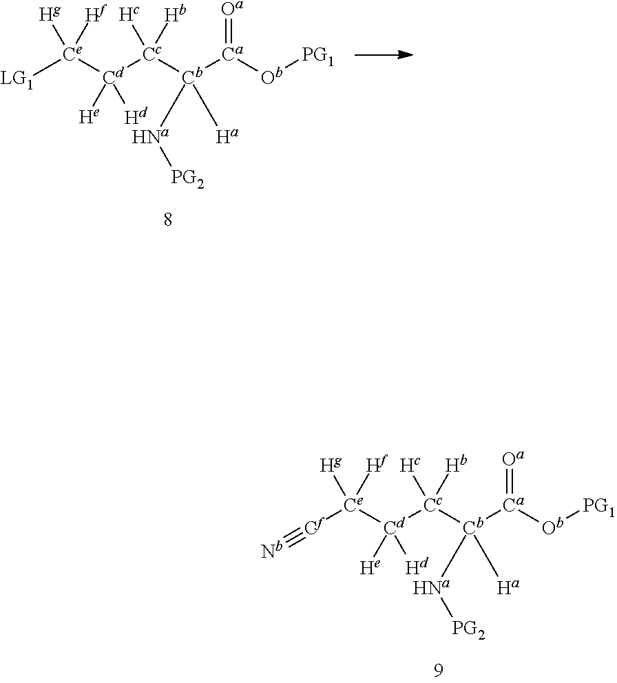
[LG1][Ce]([Cd]([Cc]([Hc])([Hb])[Cb]([Ca]([Ob][PG1])=[Oa])([Ha])[Na][PG2])([He])[Hd])([Hg])[Hf].[Nb]#[Cf][Ce]([Cd]([Cc]([Hc])([Hb])[Cb]([Ca]([Ob][PG1])=[Oa])([Ha])[Na][PG2])([He])[Hd])([Hg])[Hf]
